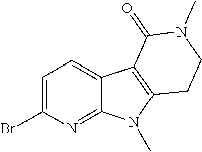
C1=C(Br)N=C2C(=C1)C1=C(N2C)CCN(C)C1=O
